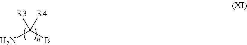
NC(B)([R3])[R4]
